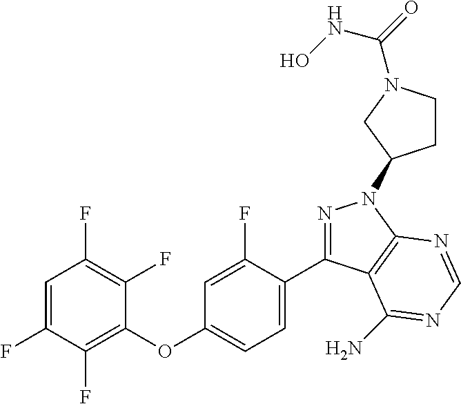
C1=C(F)C(F)=C(OC2=CC=C(C3=NN(C4CCN(C(NO)=O)C4)C4=C3C(N)=NC=N4)C(F)=C2)C(F)=C1F
